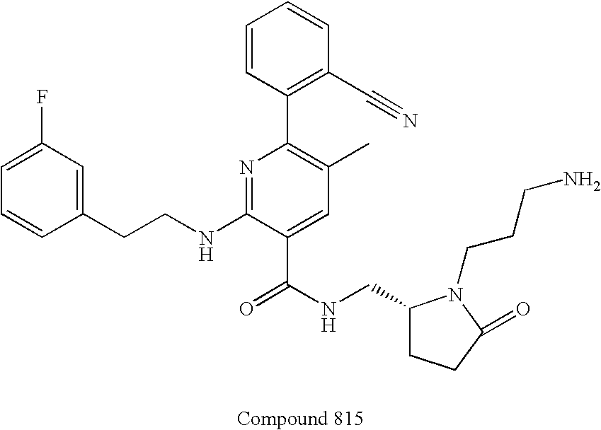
C1=CC(CCNC2=NC(C3=C(C#N)C=CC=C3)=C(C)C=C2C(NCC2CCC(=O)N2CCCN)=O)=CC(F)=C1
